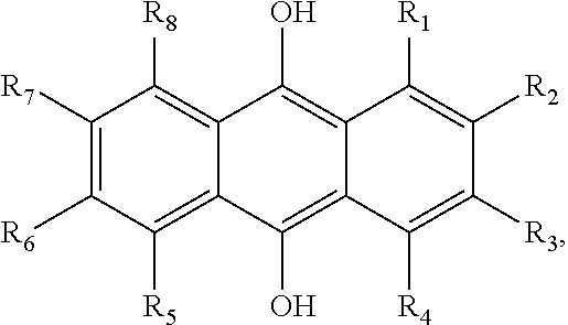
C12=C([R8])C([R7])=C([R6])C([R5])=C1C(O)=C1C(=C2O)C([R1])=C([R2])C([R3])=C1[R4]
